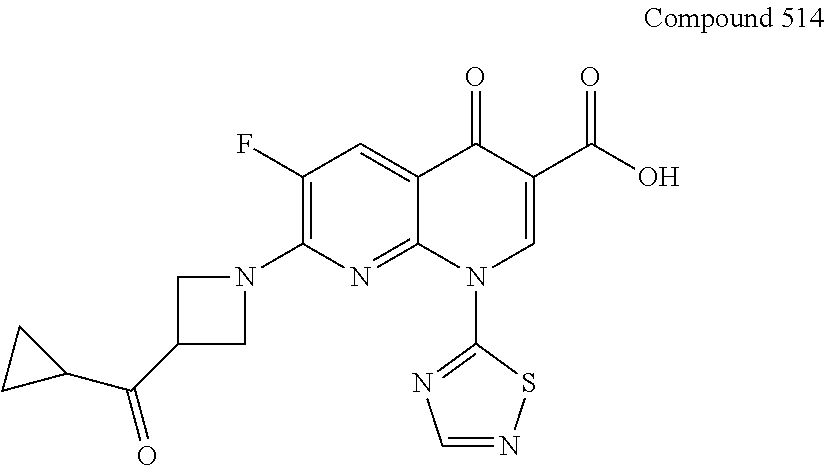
C1(F)=C(N2CC(C(C3CC3)=O)C2)N=C2C(=C1)C(=O)C(C(O)=O)=CN2C1=NC=NS1
